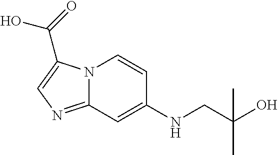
N12C(=NC=C1C(=O)O)C=C(NCC(O)(C)C)C=C2
